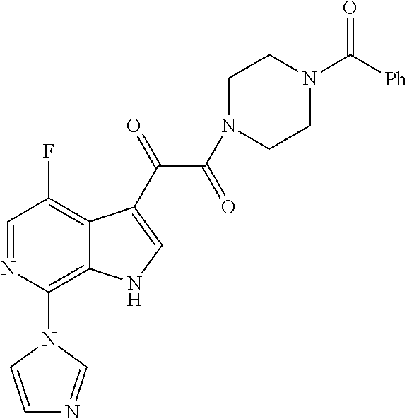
C1(N2C=CN=C2)=C2C(=C(F)C=N1)C(C(=O)C(=O)N1CCN(C([Ph])=O)CC1)=CN2
